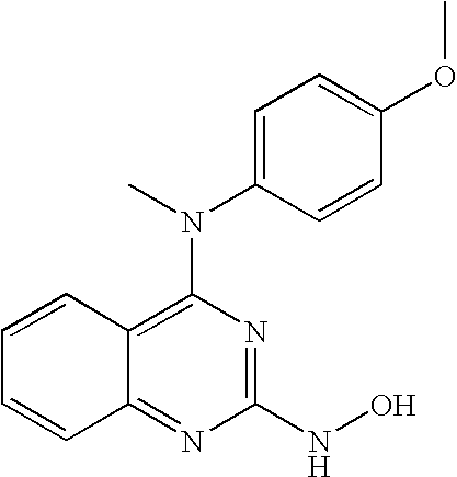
C12=C(N(C)C3=CC=C(OC)C=C3)N=C(NO)N=C1C=CC=C2
